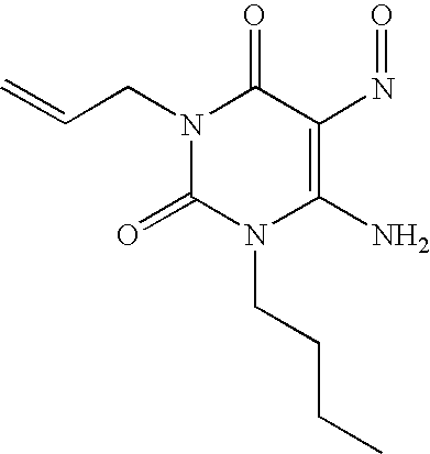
N1(CC=C)C(=O)N(CCCC)C(N)=C(N=O)C1=O
